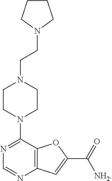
N1=C(N2CCN(CCN3CCCC3)CC2)C2=C(N=C1)C=C(C(=O)[NH2])O2
